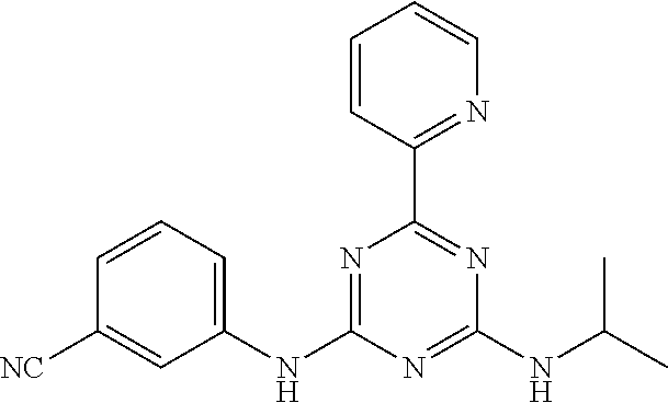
C1=CC(C2=NC(NC(C)C)=NC(NC3=CC=CC([NC])=C3)=N2)=NC=C1
